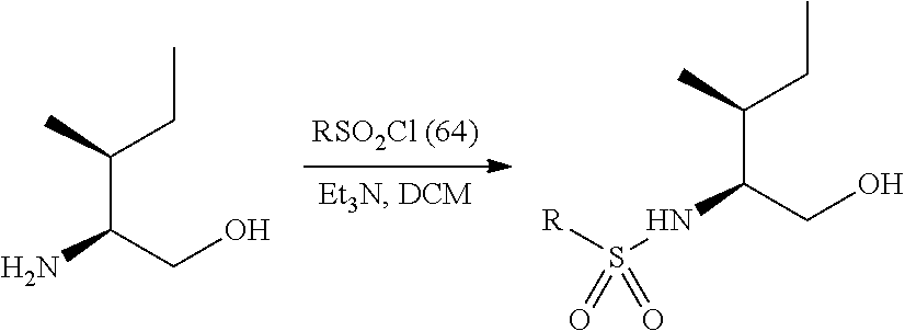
C(C(CO)N)(C)CC.C(C(CO)NS([R])(=O)=O)(C)CC
